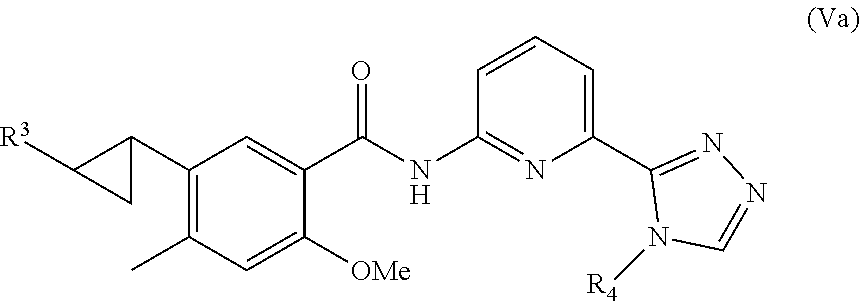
C1(C2C([R3])C2)=C(C)C=C([OMe])C(C(NC2=NC(C3=NN=CN3[R4])=CC=C2)=O)=C1
